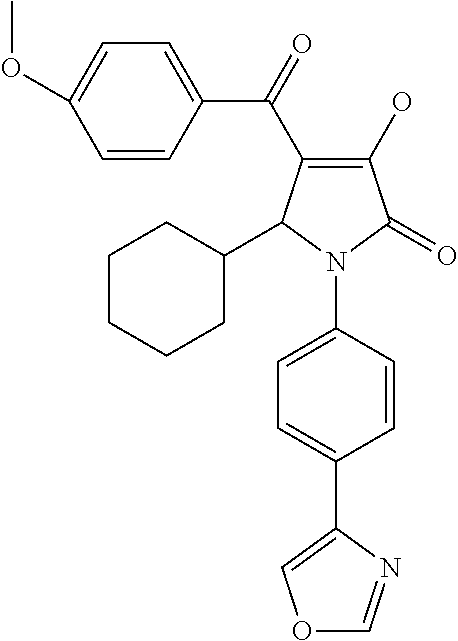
C1(O)=C(C(=O)C2=CC=C(OC)C=C2)C(C2CCCCC2)N(C2=CC=C(C3=COC=N3)C=C2)C1=O
